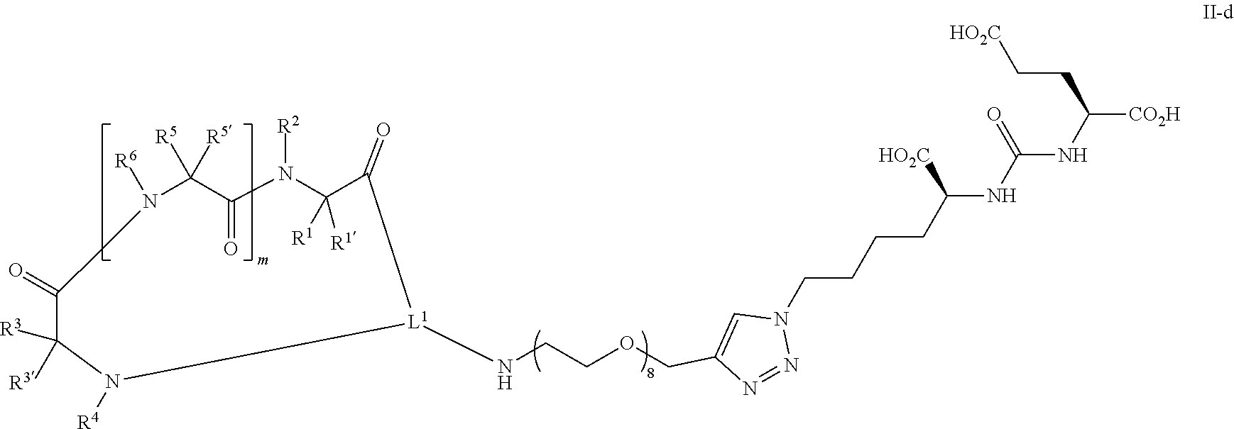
N1(CCCCC(NC(NC([CO2H])CC[HO2C])=O)[HO2C])C=C(COCCN[L1]2C(=O)C([R1])([R1])N([R2])C(=O)C([R5])([R5])N([R6])C(=O)C([R3])([R3])N2[R4])N=N1
